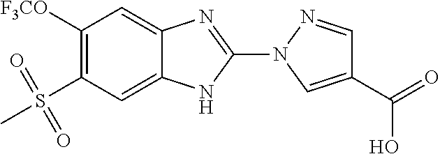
C1([F3CO])=C(S(=O)(C)=O)C=C2C(=C1)N=C(N1C=C(C(=O)O)C=N1)N2
